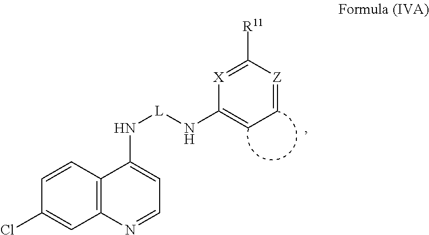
C12=C(C=CC(Cl)=C1)C(N[L]NC1=CC=[Z]C([R11])=[X]1)=CC=N2
